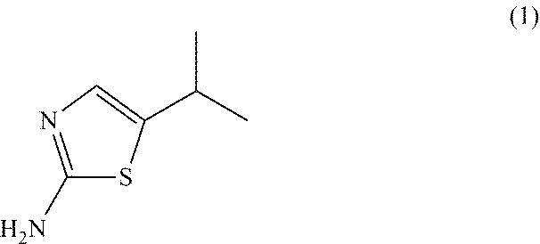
C1(N)=NC=C(C(C)C)S1
